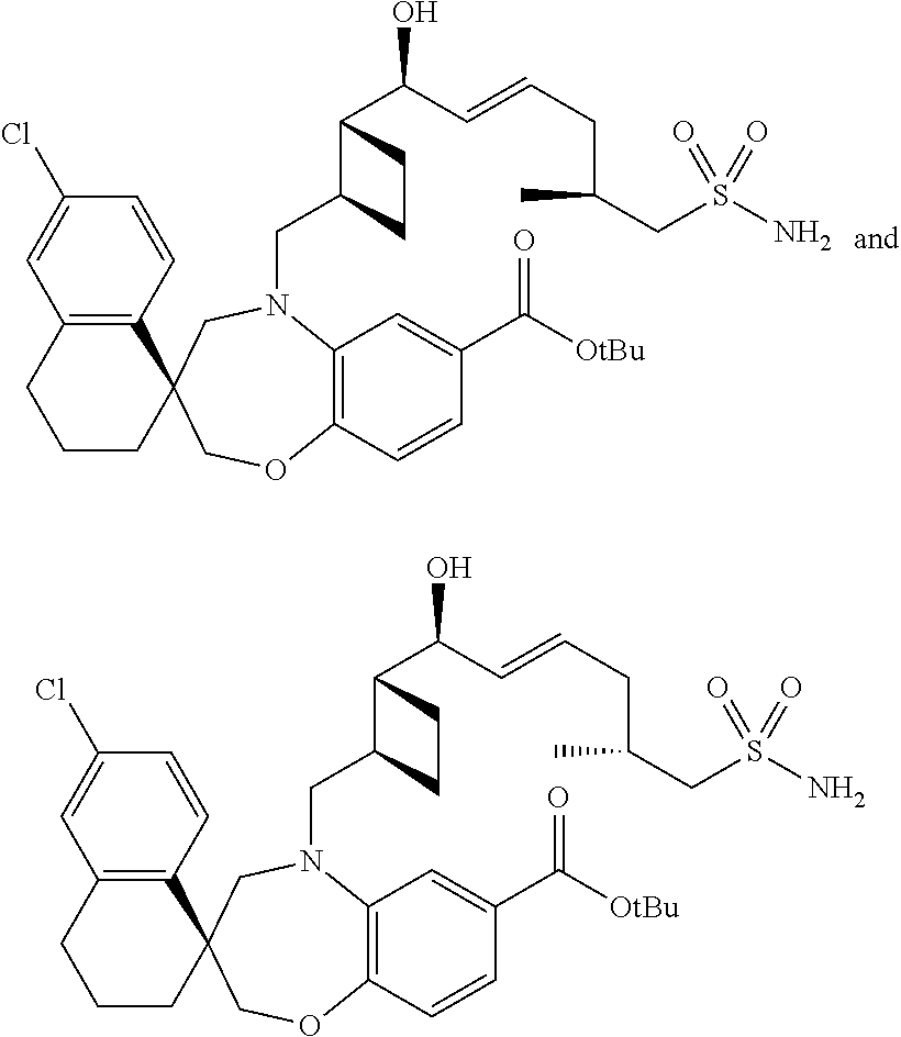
C1(Cl)=CC2=C(C=C1)C1(CCC2)COC2=C(N(CC3C(C(O)C=CCC(CS(N)(=O)=O)C)CC3)C1)C=C(C([OtBu])=O)C=C2.C1(Cl)=CC2=C(C=C1)C1(CCC2)COC2=C(N(CC3C(C(O)C=CCC(CS(N)(=O)=O)C)CC3)C1)C=C(C([OtBu])=O)C=C2
